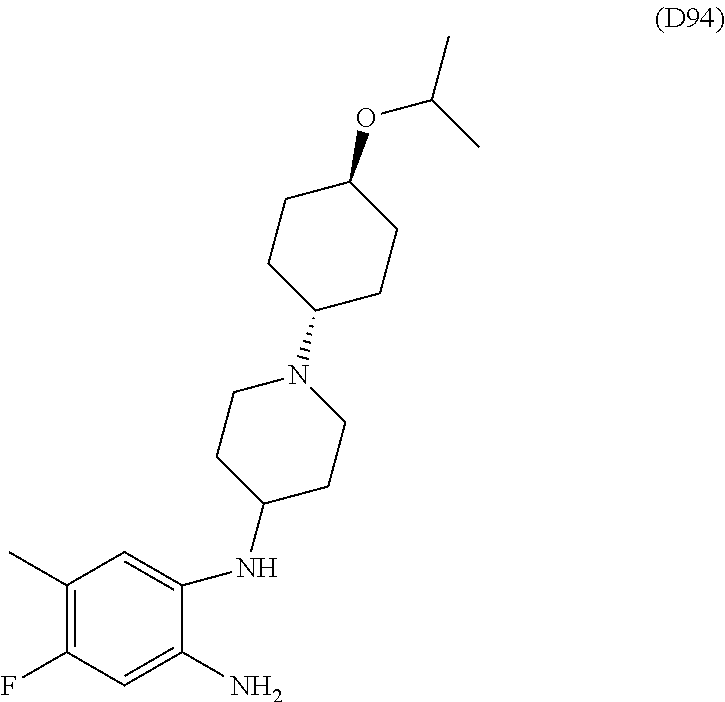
C1(C)=C(F)C=C(N)C(NC2CCN(C3CCC(OC(C)C)CC3)CC2)=C1
